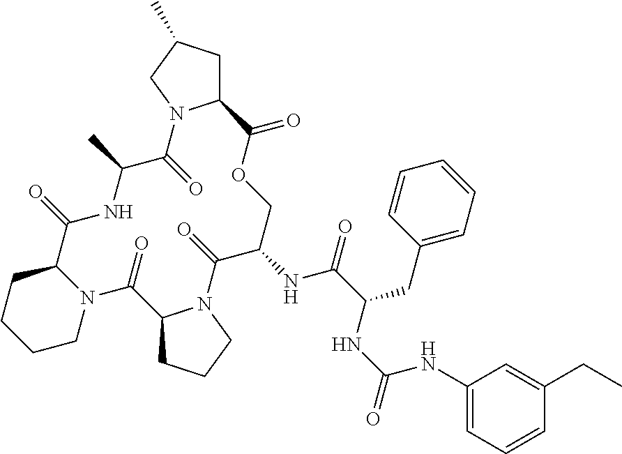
C1CCCN2C1C(=O)NC(C)C(=O)N1C(CC(C)C1)C(=O)OCC(NC(C(CC1=CC=CC=C1)NC(=O)NC1=CC=CC(CC)=C1)=O)C(=O)N1C(C2=O)CCC1
